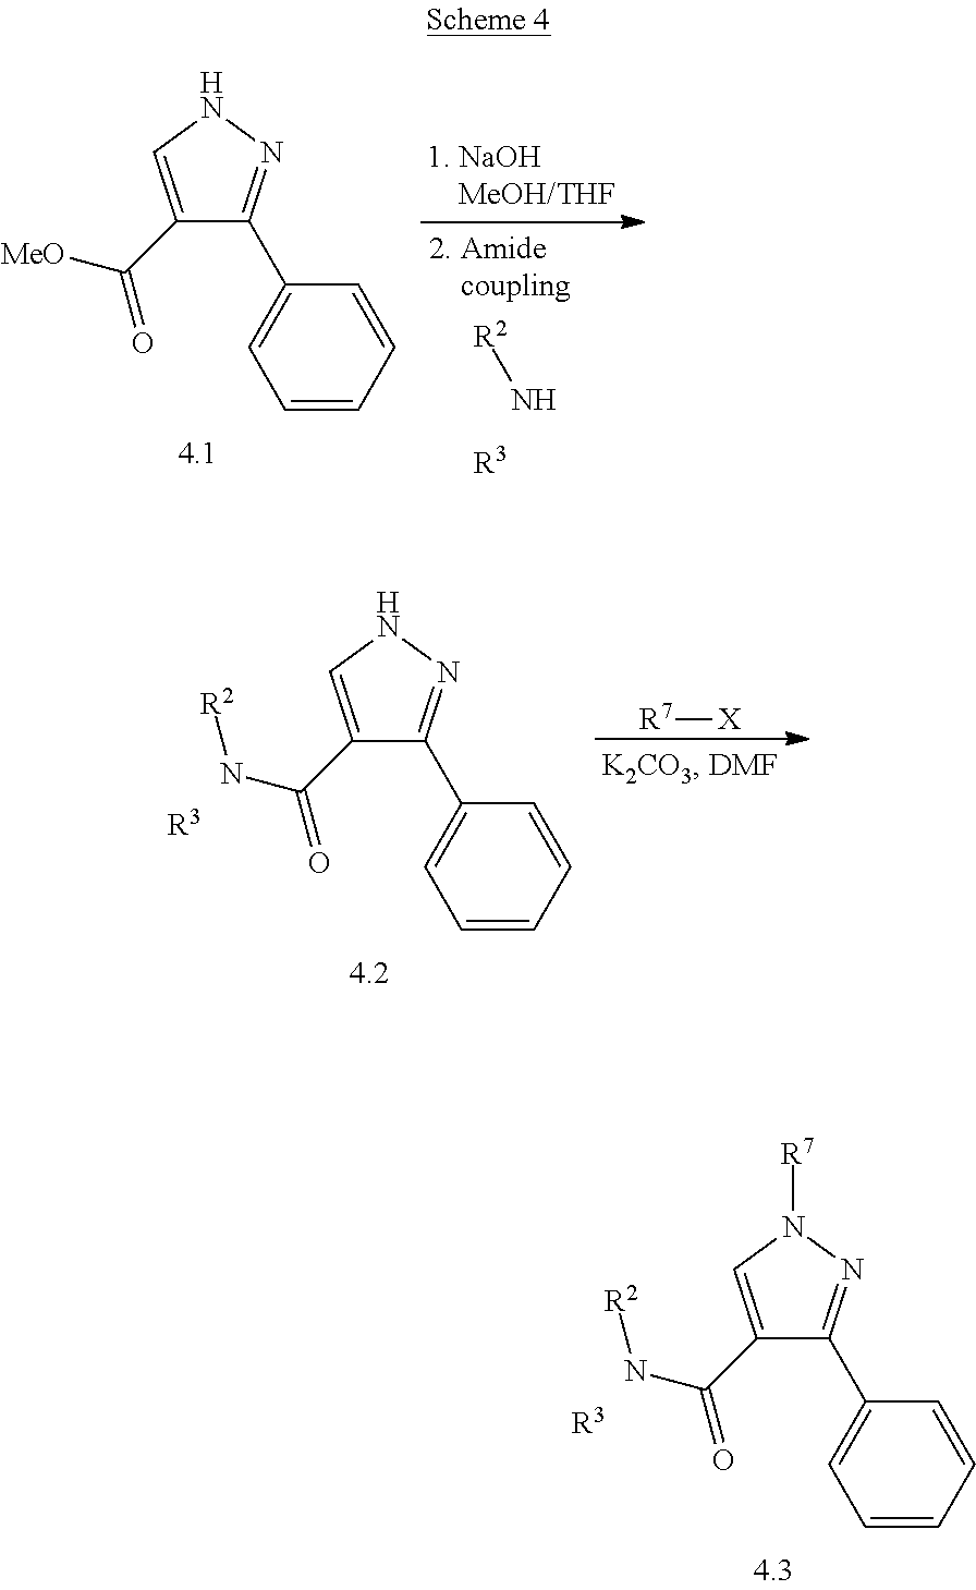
C1(C(N[R2])=O)=CN([R7])N=C1C1=CC=CC=C1.[R3].C1(C([MeO])=O)=CNN=C1C1=CC=CC=C1.[R2]N.[R3].C1(C(N[R2])=O)=CNN=C1C1=CC=CC=C1.[R3].[R7][X]
